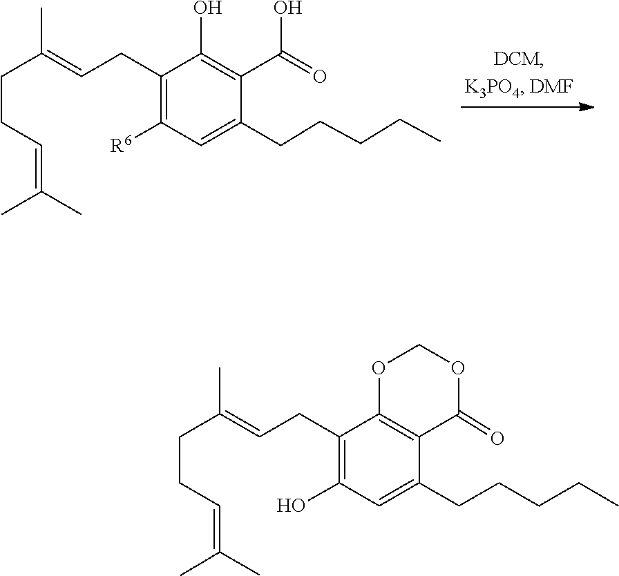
OC1=C(C(O)=O)C(CCCCC)=CC([R6])=C1CC=C(CCC=C(C)C)C.O1COC(=O)C2=C1C(CC=C(C)CCC=C(C)C)=C(O)C=C2CCCCC
